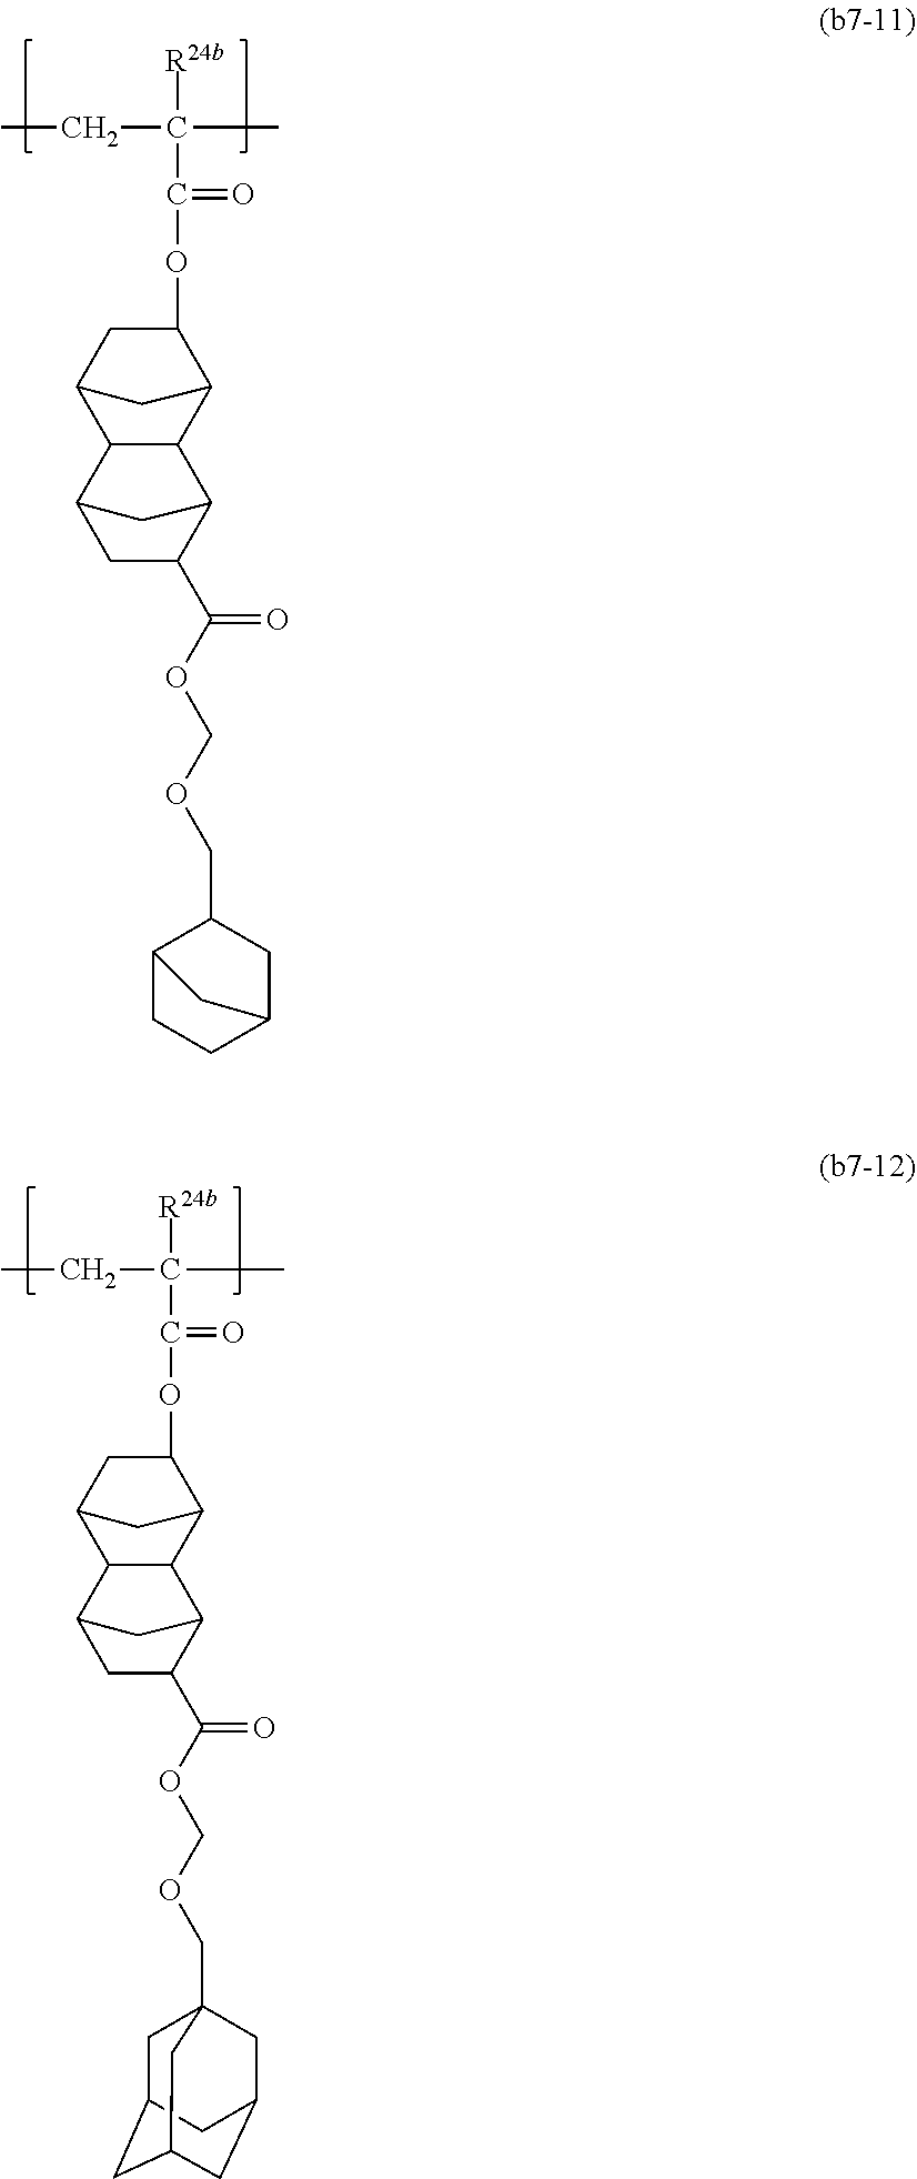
C12C(C3C(OC(C(CC)(C)[R24b])=O)CC1C3)C1C(C(OCOCC3C4CCC(C3)C4)=O)CC2C1.C1C2CC3CC(CC1(COCOC(C1CC4C5C(C1C4)C1C(OC(C([R24b])(C)CC)=O)CC5C1)=O)C3)C2
